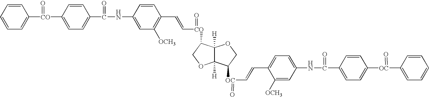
C1=CC=CC([CO](C2=CC=C(C(NC3=CC([OCH3])=C(C=C[CO](=O)C4C5([H])C([H])(OC4)C([OC](=O)C=CC4=CC=C(NC(C6=CC=C([OC](=O)C7=CC=CC=C7)C=C6)=O)C=C4[OCH3])CO5)C=C3)=O)C=C2)=O)=C1
